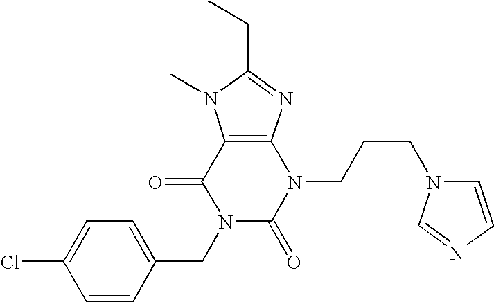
C12=C(N=C(CC)N1C)N(CCCN1C=CN=C1)C(=O)N(CC1=CC=C(Cl)C=C1)C2=O
